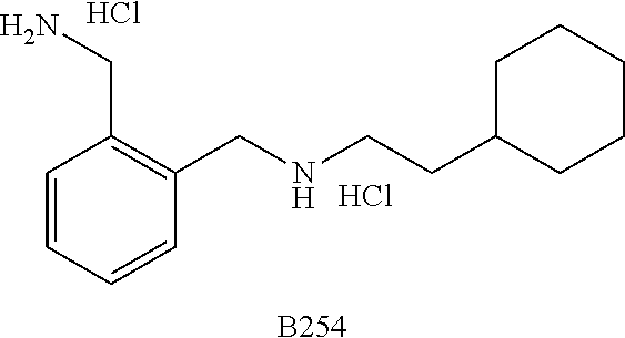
C1=CC=CC(CNCCC2CCCCC2)=C1CN.[B254].Cl.Cl
